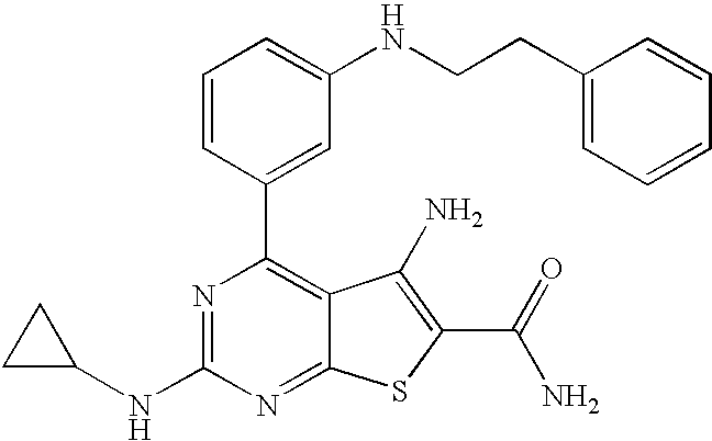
C1(C2=CC(NCCC3=CC=CC=C3)=CC=C2)=C2C(=NC(NC3CC3)=N1)SC(C(N)=O)=C2N
